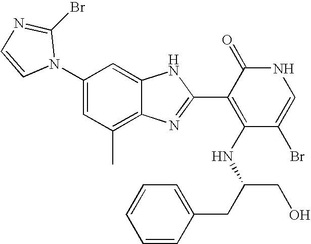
C1(C)=C2C(=CC(N3C(Br)=NC=C3)=C1)NC(C1=C(NC(CO)CC3=CC=CC=C3)C(Br)=CNC1=O)=N2
